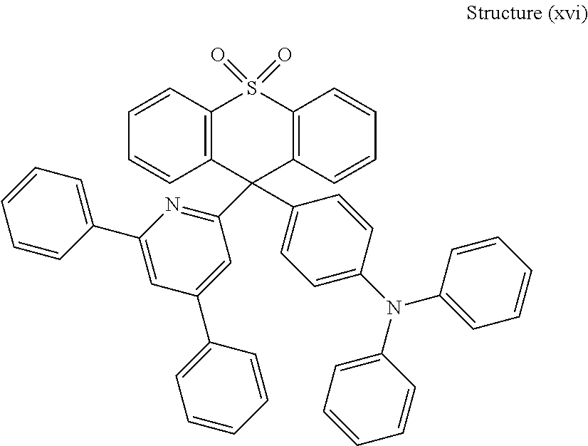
C1=CC=CC(C2=CC(C3=CC=CC=C3)=CC(C3(C4=CC=C(N(C5=CC=CC=C5)C5=CC=CC=C5)C=C4)C4=C(S(=O)(=O)C5=C3C=CC=C5)C=CC=C4)=N2)=C1
